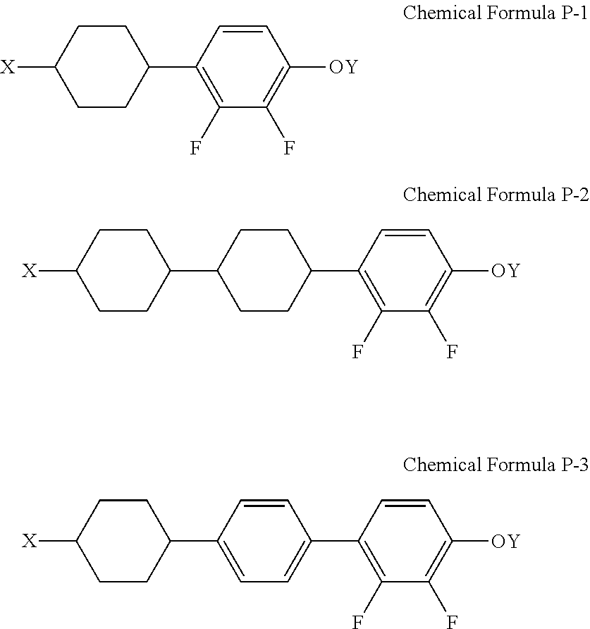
C1CC([X])CCC1C1=C(F)C(F)=C([OY])C=C1.C1CC([X])CCC1C1CCC(C2=C(F)C(F)=C([OY])C=C2)CC1.C1=CC(C2CCC([X])CC2)=CC=C1C1=C(F)C(F)=C([OY])C=C1
